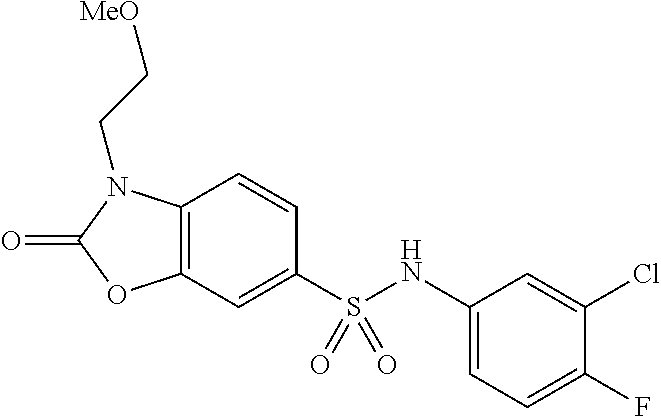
C1=CC2=C(C=C1S(NC1=CC=C(F)C(Cl)=C1)(=O)=O)OC(=O)N2CC[MeO]
